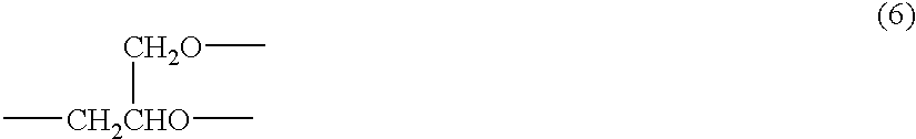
[CH2CHO]([CH2O]C)(C)C
